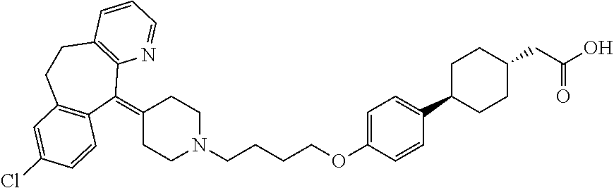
C(CCCOC1=CC=C(C2CCC(CC(O)=O)CC2)C=C1)N1CCC(=C2C3=C(CCC4=C2C=CC(Cl)=C4)C=CC=N3)CC1
